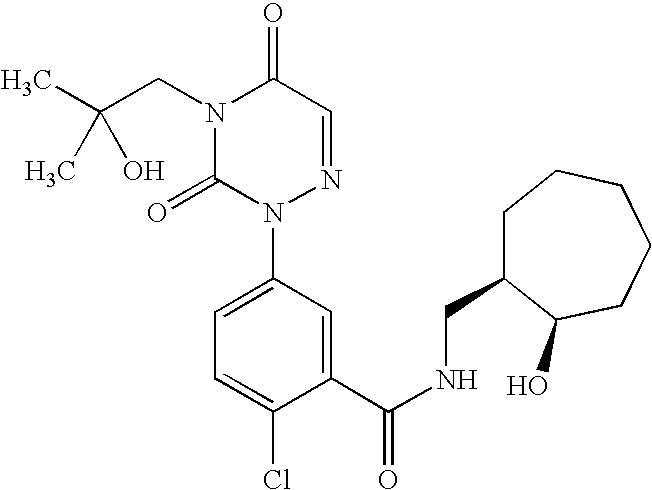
CC(CN1C(=O)N(C2=CC=C(Cl)C(C(NCC3CCCCCC3O)=O)=C2)N=CC1=O)(C)O
